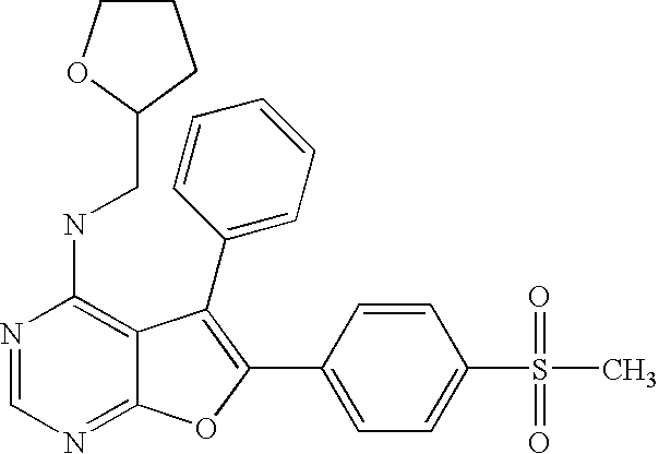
N1=CN=C2C(=C1NCC1CCCO1)C(C1=CC=CC=C1)=C(C1=CC=C(S(C)(=O)=O)C=C1)O2
